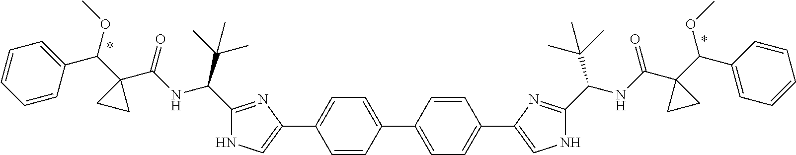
C1=CC(C2=CC=C(C3=CNC(C(C(C)(C)C)NC(C4(C(C5=CC=CC=C5)OC)CC4)=O)=N3)C=C2)=CC=C1C1=CNC(C(NC(C2(C(OC)C3=CC=CC=C3)CC2)=O)C(C)(C)C)=N1
